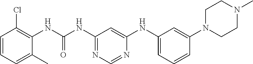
C1=CC=C(C)C(NC(=O)NC2=NC=NC(NC3=CC=CC(N4CCN(C)CC4)=C3)=C2)=C1Cl
